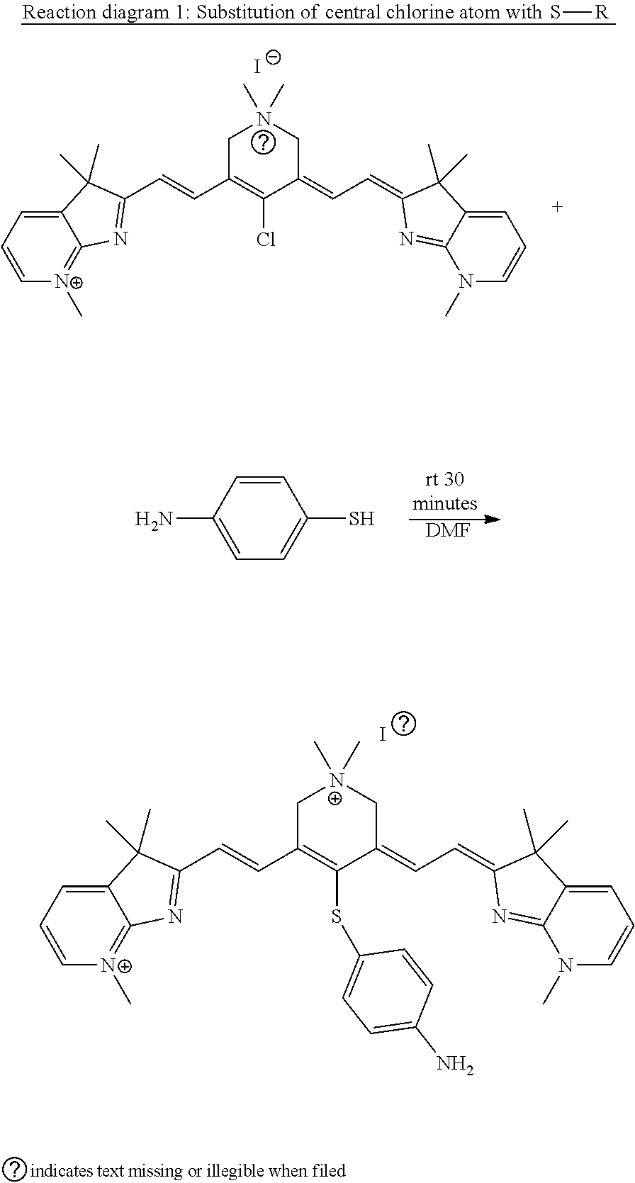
[DMF].C1=C(N)C=CC(S)=C1.C1(SC2=CC=C(N)C=C2)=C(C=CC2=NC3=[N+](C)C=CC=C3C2(C)C)C[N+](C)(C)CC1=CC=C1C(C)(C)C2=CC=CN(C)C2=N1.I.C1(Cl)=C(C=CC2=NC3=[N+](C)C=CC=C3C2(C)C)CN(C)(C)CC1=CC=C1C(C)(C)C2=CC=CN(C)C2=N1.[I-].S[R]
